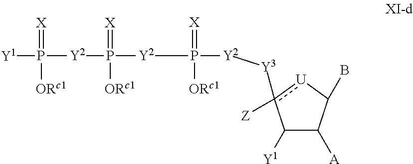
C1([Y1])C([A])C(B)[U]c1([Z])[Y3][Y2]P(=[X])([ORc1])[Y2]P(=[X])([ORc1])[Y2]P([Y1])(=[X])[ORc1]
